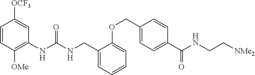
C1=CC([OMe])=C(NC(NCC2=CC=CC=C2OCC2=CC=C(C(NCC[NMe2])=O)C=C2)=O)C=C1[OCF3]
